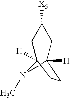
C1C([X5])CC2([H])CN(C)C1([H])CC2
